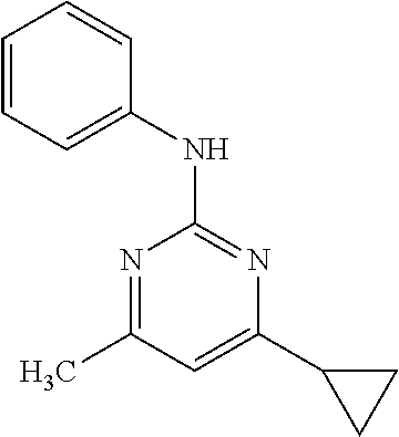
N1=C(C)C=C(C2CC2)N=C1NC1=CC=CC=C1
